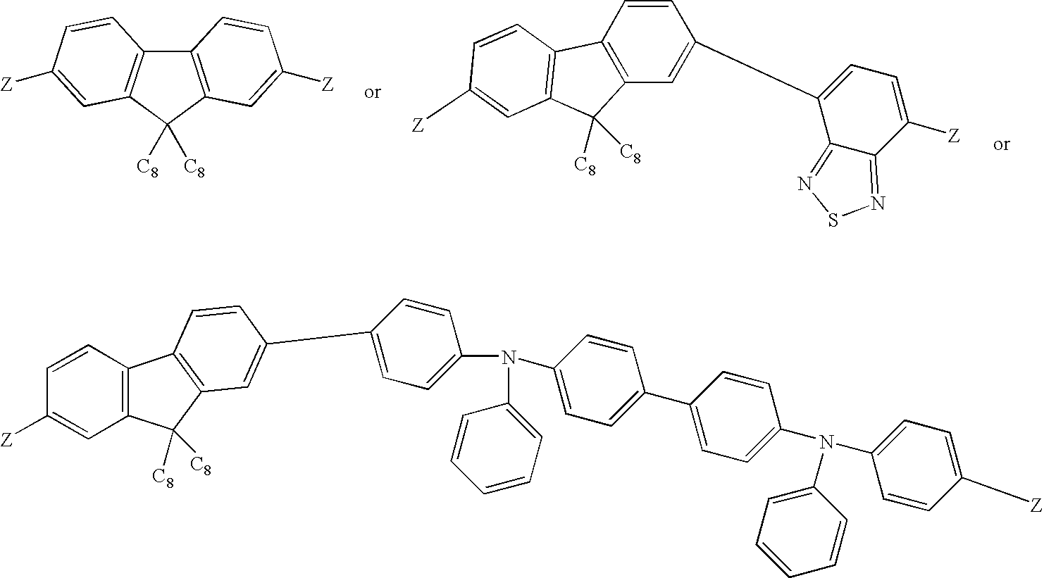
C12=C(C([C8])([C8])C3=C1C=CC([Z])=C3)C=C([Z])C=C2.C12=C(C=C(C3=CC=C([Z])C4=NSN=C34)C=C1)C([C8])([C8])C1=C2C=CC([Z])=C1.C12=C(C=CC([Z])=C1)C1=C(C2([C8])[C8])C=C(C2=CC=C(N(C3=CC=C(C4=CC=C(N(C5=CC=C([Z])C=C5)C5=CC=CC=C5)C=C4)C=C3)C3=CC=CC=C3)C=C2)C=C1
